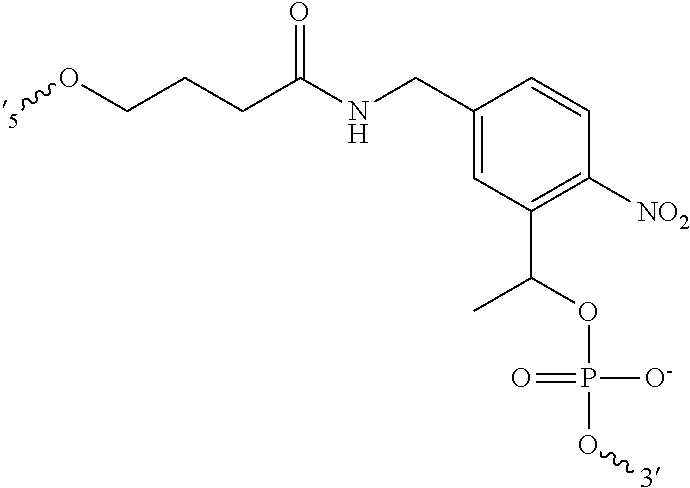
C1(CNC(CCCO[5])=O)=CC(C(OP([O-])(=O)O[3])C)=C([NO2])C=C1
